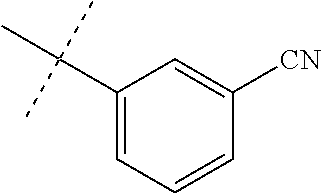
C1(C(C)(C)C)=CC=CC([CN])=C1
